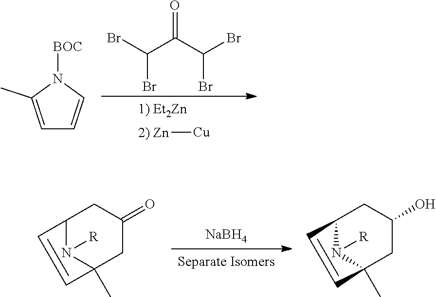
[Separate Isomers].[NaBH4].C12N([R])C(C)(CC(=O)C1)C=C2.C12N([R])C(C)(CC(O)C1)C=C2.[2) Zn][Cu].O=C(C(Br)Br)C(Br)Br.C1=C(C)N([BOC])C=C1
